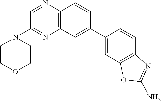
C12=C(C=C(C3=CC4=C(C=C3)N=C(N)O4)C=C1)N=C(N1CCOCC1)C=N2
